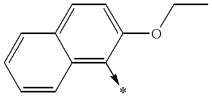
C1=CC2=C(->*)C(OCC)=CC=C2C=C1
